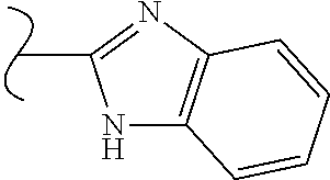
N1C2=C(N=C1C)C=CC=C2
